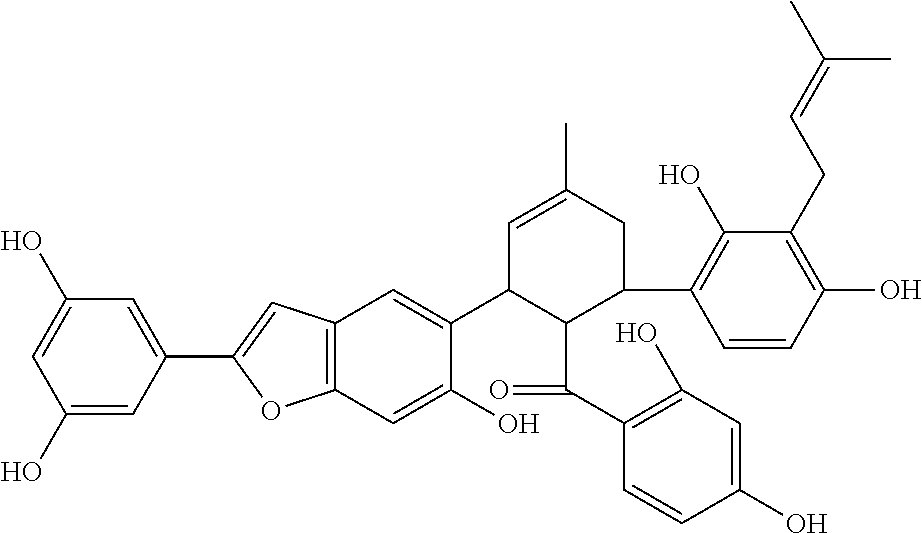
C12=C(C=C(C3C=C(C)CC(C4=C(O)C(CC=C(C)C)=C(O)C=C4)C3C(=O)C3=C(O)C=C(O)C=C3)C(O)=C1)C=C(C1=CC(O)=CC(O)=C1)O2
